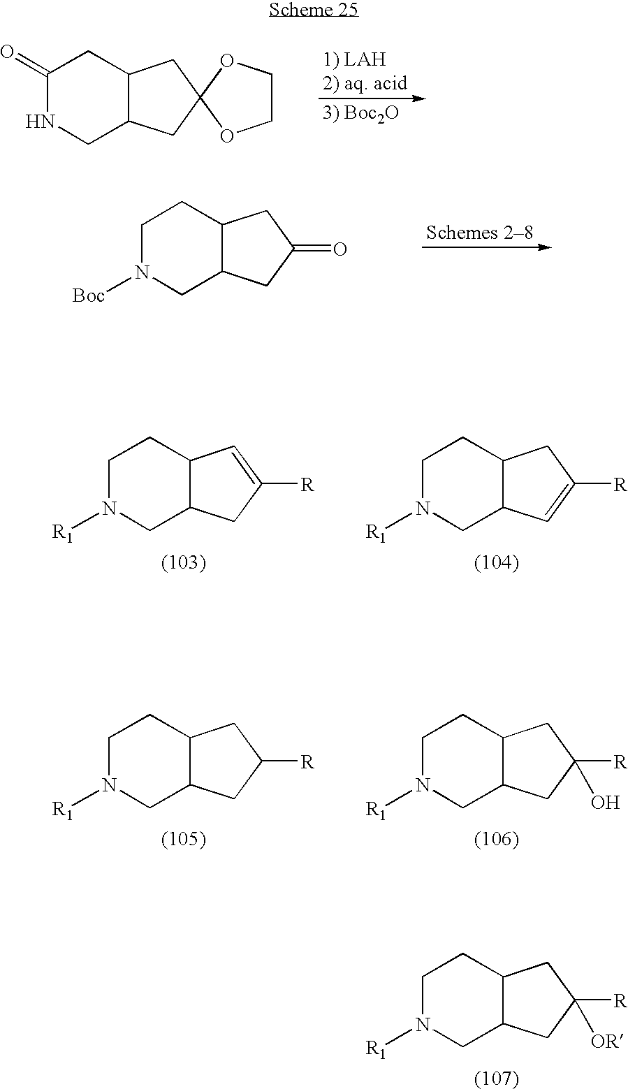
C1(=O)NCC2C(C1)CC1(C2)OCCO1.C1N([Boc])CC2C(C1)CC(=O)C2.C1N([R1])CC2C(C1)C=C([R])C2.C1N([R1])CC2C(C1)CC([R])=C2.C1N([R1])CC2C(C1)CC([R])C2.C1N([R1])CC2C(C1)CC([R])(O)C2.C1N([R1])CC2C(C1)CC([R])([OR])C2
